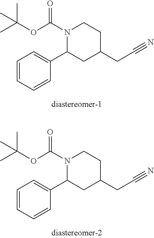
C1=CC=CC(C2CC(CC#N)CCN2C(OC(C)(C)C)=O)=C1.C1=CC=CC(C2CC(CC#N)CCN2C(OC(C)(C)C)=O)=C1
